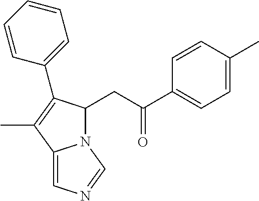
C1=CC(C)=CC=C1C(=O)CC1N2C(=CN=C2)C(C)=C1C1=CC=CC=C1
